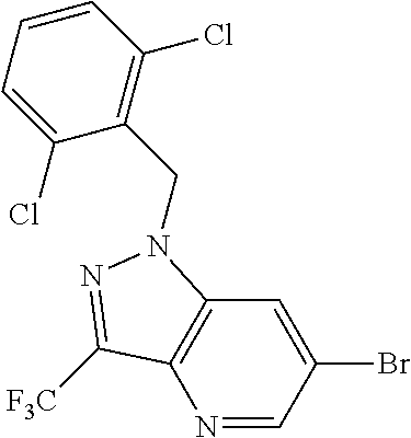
N1=CC(Br)=CC2=C1C([F3C])=NN2CC1=C(Cl)C=CC=C1Cl
